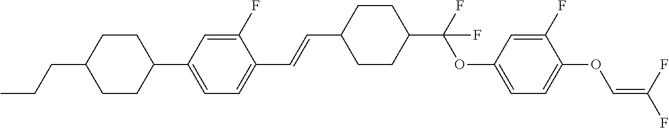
C1CC(C2=CC=C(C=CC3CCC(C(F)(OC4=CC=C(OC=C(F)F)C(F)=C4)F)CC3)C(F)=C2)CCC1CCC
